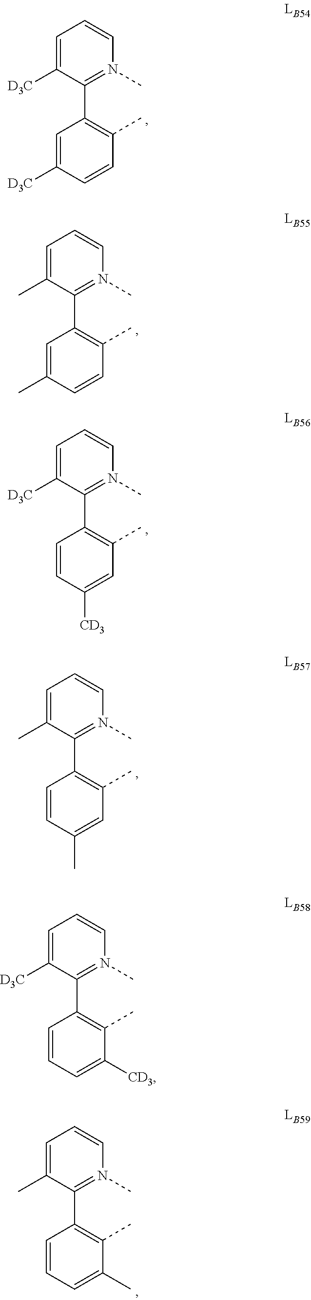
C1=C([D3C])C(C2=C(C)C=CC([D3C])=C2)=N(C)C=C1.C1=C(C)C(C2=C(C)C=CC(C)=C2)=N(C)C=C1.C1=C([D3C])C(C2=C(C)C=C([CD3])C=C2)=N(C)C=C1.C1=C(C)C(C2=C(C)C=C(C)C=C2)=N(C)C=C1.C1=C([D3C])C(C2=C(C)C([CD3])=CC=C2)=N(C)C=C1.C1=C(C)C(C2=C(C)C(C)=CC=C2)=N(C)C=C1
